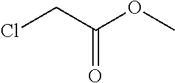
ClCC(OC)=O
